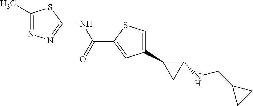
N(C(C1=CC(C2CC2NCC2CC2)=CS1)=O)C1=NN=C(C)S1
